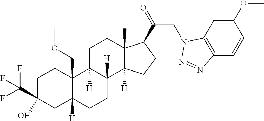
C1C(C(F)(F)F)(O)CC2([H])C(COC)(C1)C1([H])C([H])(CC2)C2([H])C(C)(CC1)C(C(=O)CN1C3=C(C=CC(OC)=C3)N=N1)CC2
